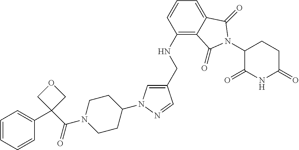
C1(CNC2=C3C(=CC=C2)C(=O)N(C2C(=O)NC(=O)CC2)C3=O)=CN(C2CCN(C(C3(C4=CC=CC=C4)COC3)=O)CC2)N=C1
